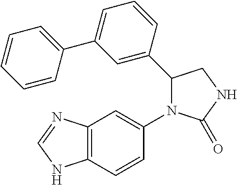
C1(=O)NCC(C2=CC(C3=CC=CC=C3)=CC=C2)N1C1=CC2=C(NC=N2)C=C1
